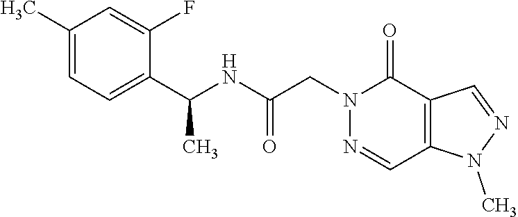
N1=CC2=C(C(=O)N1CC(NC(C1=CC=C(C)C=C1F)C)=O)C=NN2C
